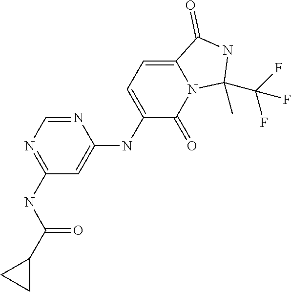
N1=CN=C(NC(C2CC2)=O)C=C1NC1=CC=C2N(C1=O)C(C)(C(F)(F)F)NC2=O
